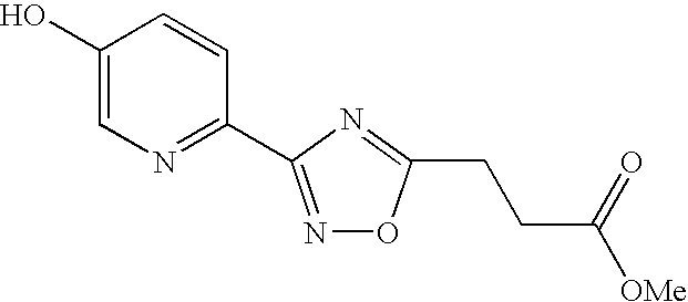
C1(O)=CN=C(C2=NOC(CCC(=O)[OMe])=N2)C=C1
